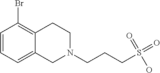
C12=CC=CC(Br)=C1CCN(CCCS(=O)(=O)O)C2
